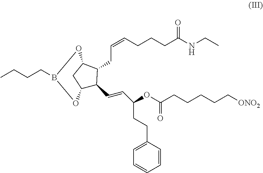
C1=CC(CCC(C=CC2C(CC=CCCCC(NCC)=O)C3CC2OB(CCCC)O3)OC(CCCCC[ONO2])=O)=CC=C1
